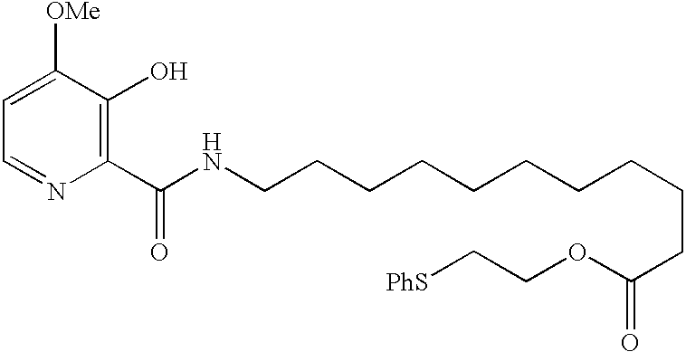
C1=C([OMe])C(O)=C(C(NCCCCCCCCCCC(=O)OCC[PhS])=O)N=C1
